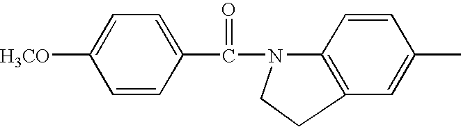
[H3CO]C1=CC=C(C(N2C3=C(C=C(C)C=C3)CC2)=O)C=C1
